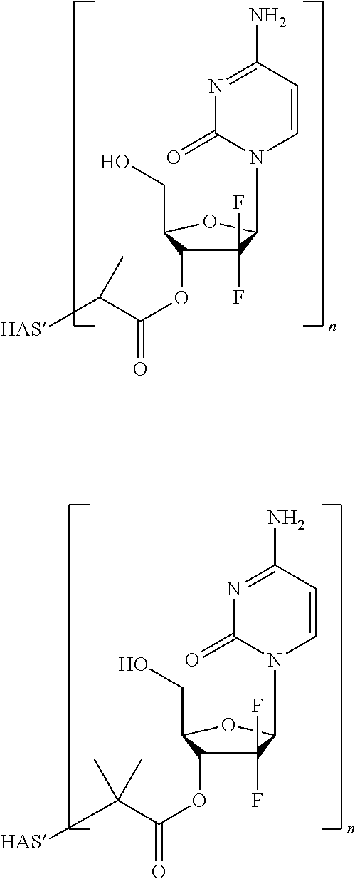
C1(F)(F)C(OC(=O)C([HAS])C)C(CO)OC1N1C=CC(N)=NC1=O.C1(F)(F)C(OC(=O)C([HAS])(C)C)C(CO)OC1N1C=CC(N)=NC1=O
